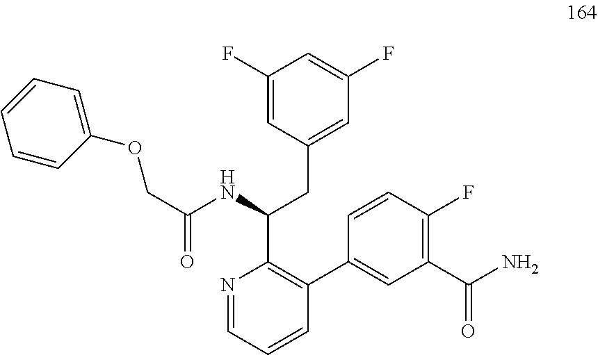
C1(F)=CC(CC(C2=C(C3=CC(C(N)=O)=C(F)C=C3)C=CC=N2)NC(COC2=CC=CC=C2)=O)=CC(F)=C1
